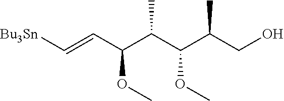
[Bu3Sn]C=CC(C(C(C(CO)C)OC)C)OC
